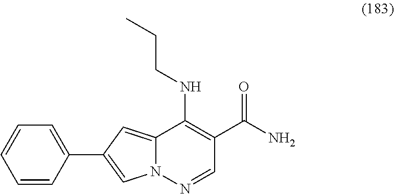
N12C(=CC(C3=CC=CC=C3)=C1)C(NCCC)=C(C(N)=O)C=N2
